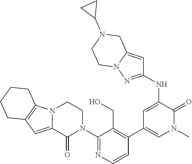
N12C(=CC3=C1CCCC3)C(=O)N(C1=NC=CC(C3=CN(C)C(=O)C(NC4=NN5C(=C4)CN(C4CC4)CC5)=C3)=C1CO)CC2
